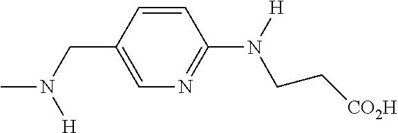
C1=CC(CN([H])C)=CN=C1N([H])CC[CO2H]
